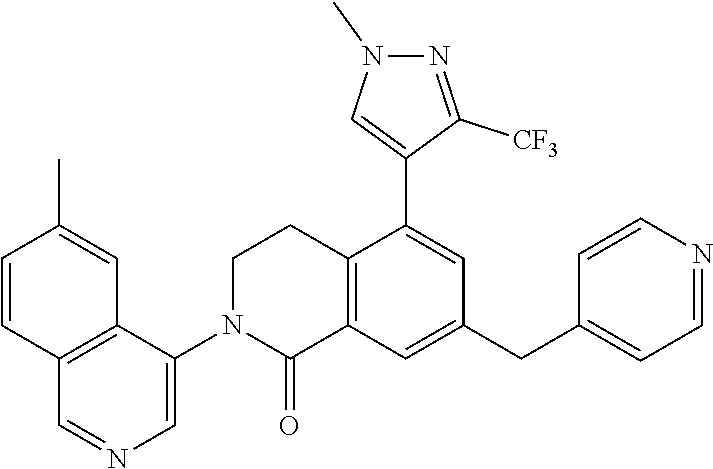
C12=C(C=C(CC3=CC=NC=C3)C=C1C1=CN(C)N=C1[CF3])C(=O)N(C1=CN=CC3=C1C=C(C)C=C3)CC2
